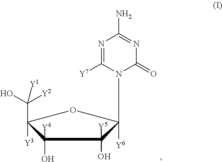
C1(O)([Y4])C([Y3])(C(O)([Y2])[Y1])OC([Y6])(N2C(=O)N=C(N)N=C2[Y7])C1(O)[Y5]
